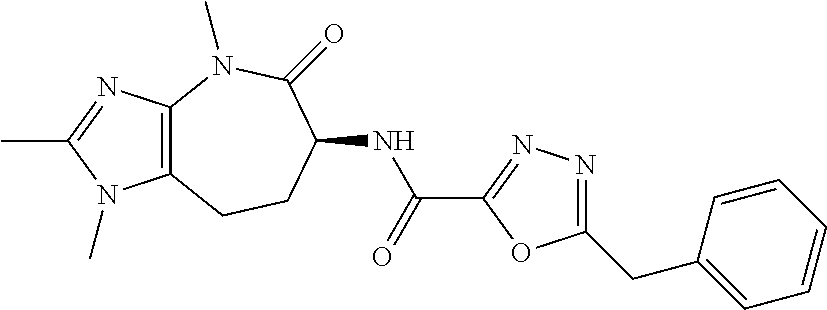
C12=C(N(C)C(=O)C(NC(C3=NN=C(CC4=CC=CC=C4)O3)=O)CC1)N=C(C)N2C
